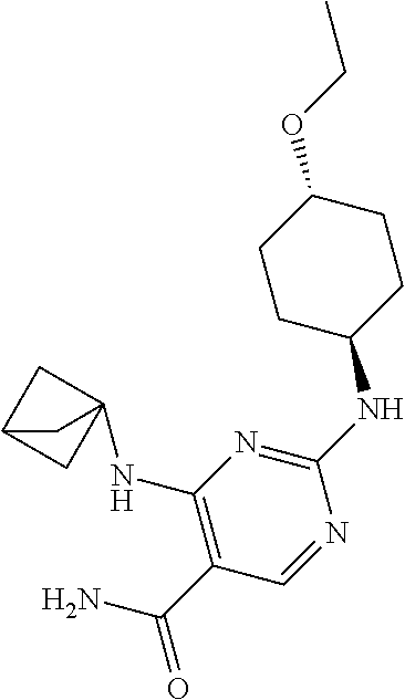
C1CC(NC2=NC(NC34CC(C3)C4)=C(C(N)=O)C=N2)CCC1OCC
